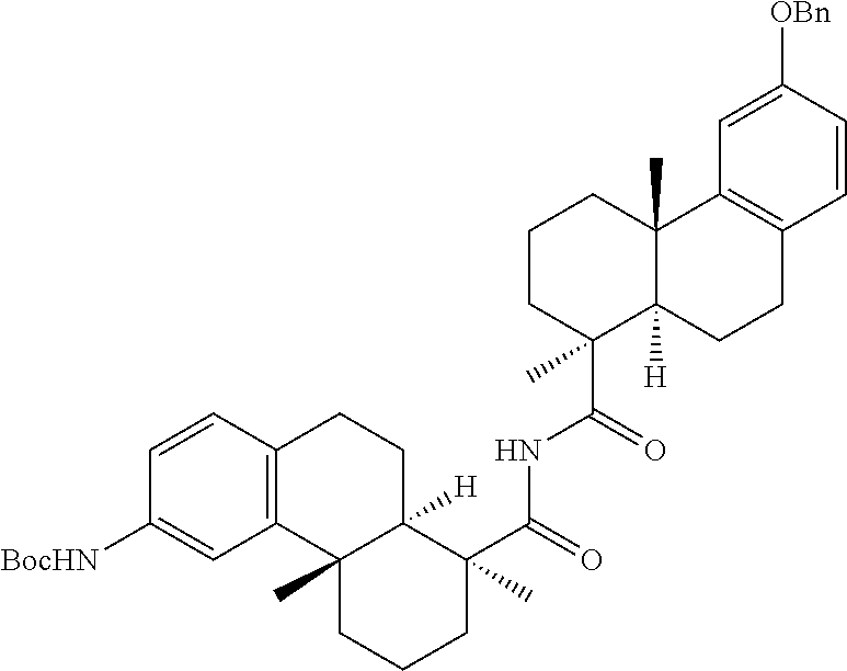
C1(C(=O)NC(C2(C)C3([H])C(C)(CCC2)C2=C(CC3)C=CC([BocHN])=C2)=O)(C)C2([H])C(C)(CCC1)C1=C(CC2)C=CC([OBn])=C1
